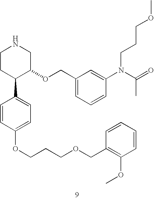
C1CC(C2=CC=C(OCCCOCC3=C(OC)C=CC=C3)C=C2)C(OCC2=CC=CC(N(CCCOC)C(=O)C)=C2)CN1
